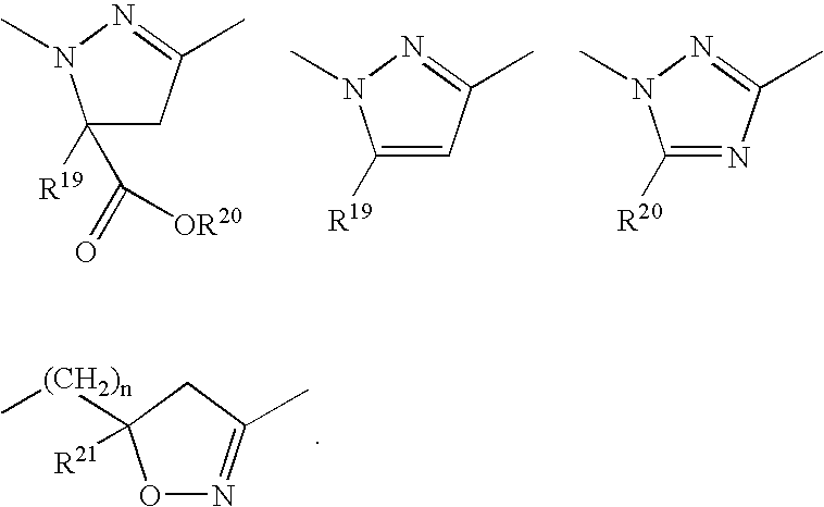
C1(C(=O)[OR20])([R19])CC(C)=NN1C.C1([R19])=CC(C)=NN1C.C1([R20])=NC(C)=NN1C.O1N=C(C)CC1([(CH2)n]C)[R21]
